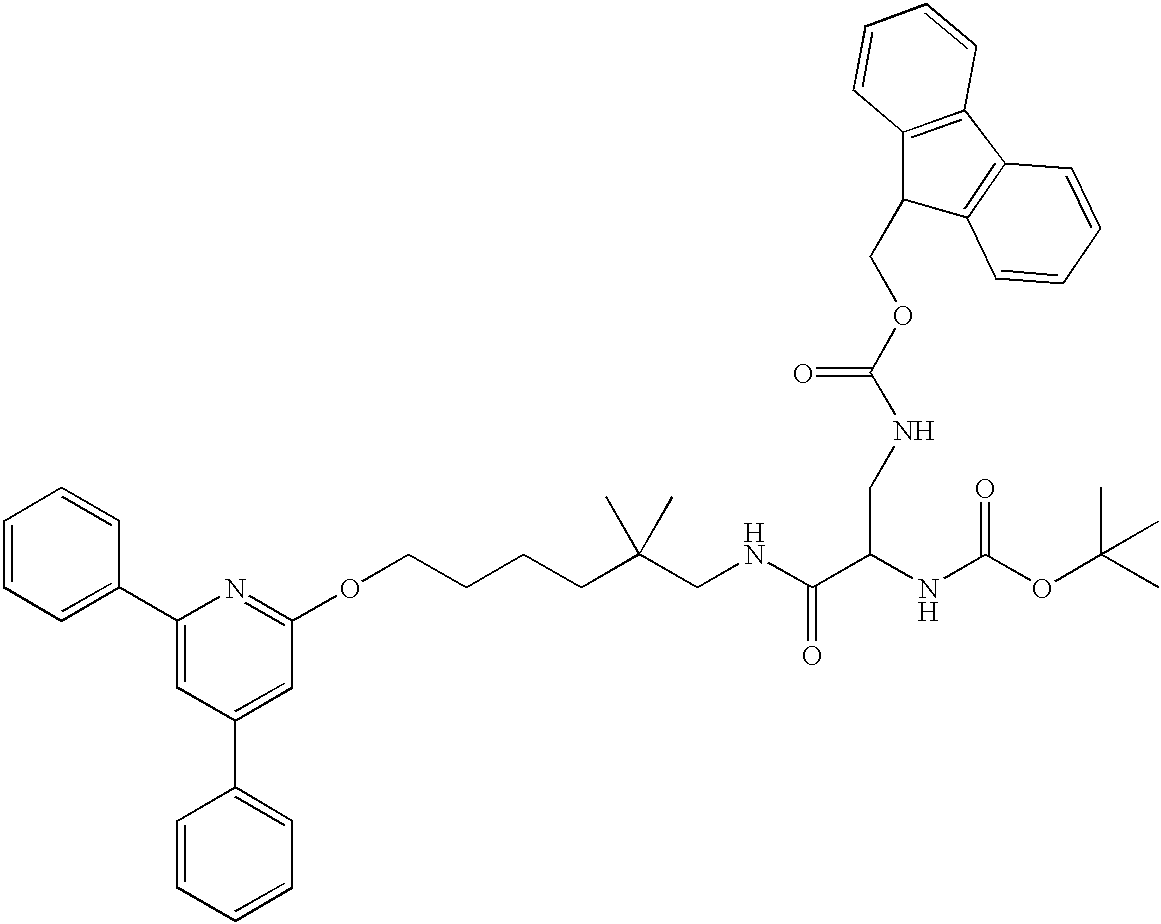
C1=CC=C(C2=CC(C3=CC=CC=C3)=CC(OCCCCC(CNC(C(NC(OC(C)(C)C)=O)CNC(OCC3C4=C(C5=C3C=CC=C5)C=CC=C4)=O)=O)(C)C)=N2)C=C1
